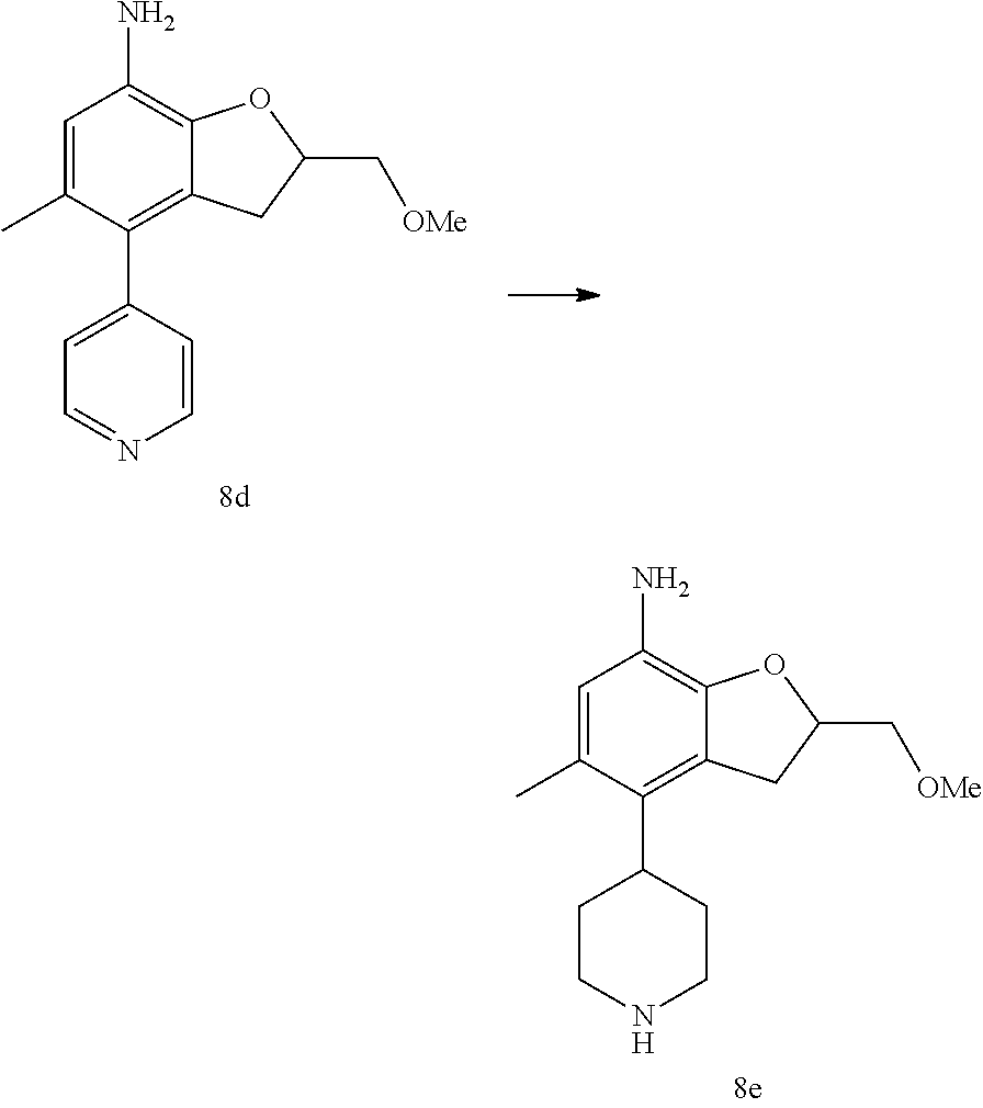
C1=C(C)C(C2=CC=NC=C2)=C2C(=C1N)OC(C[OMe])C2.C1=C(C)C(C2CCNCC2)=C2C(=C1N)OC(C[OMe])C2
